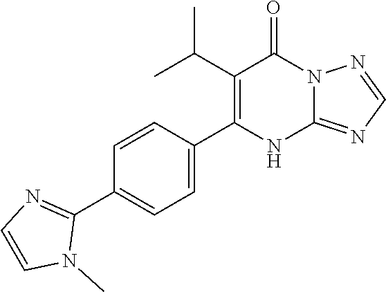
C1(C(C)C)=C(C2=CC=C(C3=NC=CN3C)C=C2)NC2=NC=NN2C1=O
